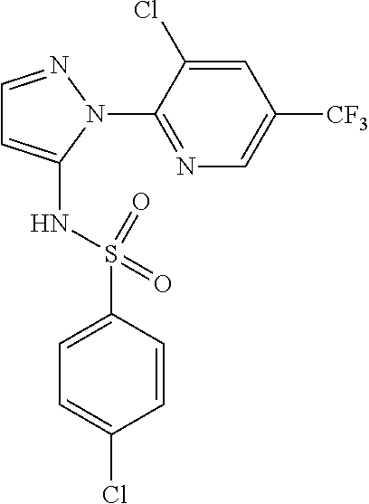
C1=NN(C2=NC=C([CF3])C=C2Cl)C(NS(C2=CC=C(Cl)C=C2)(=O)=O)=C1
